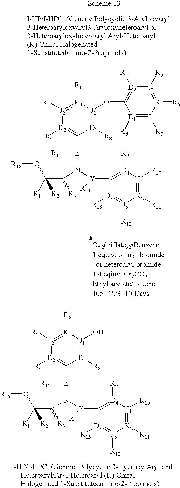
[J2]1([R5])=[K1]([R6])[J1](OC2=[D2]([R4])[J2]([R5])=[K1]([R6])[J1]([R7])=[D1]2[R8])=[D1]([R8])C([Z]([R15])N([Y](C2=[D4]([R9])[J4]([R10])=[K2]([R11])[J3]([R12])=[D3]2[R13])[R14])C(C([R1])(O[R16])[R2])[R3])=[D2]1[R4].[J2]1([R5])=[K1]([R6])[J1](O)=[D1]([R8])C([Z]([R15])N([Y](C2=[D4]([R9])[J4]([R10])=[K2]([R11])[J3]([R12])=[D3]2[R13])[R14])C(C([R1])(O[R16])[R2])[R3])=[D2]1[R4]
